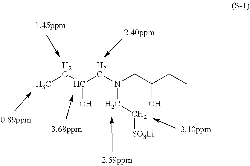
CCC(CN(CC(CC)O)CC[SO3Li])O
